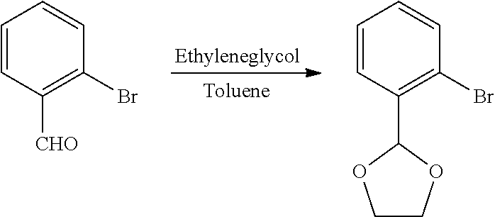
C1=CC([CHO])=C(Br)C=C1.C1=CC(C2OCCO2)=C(Br)C=C1
